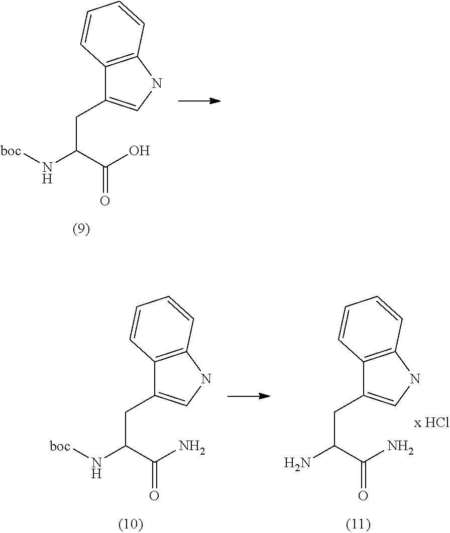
C12=C(NC=C1CC(N[boc])C(O)=O)C=CC=C2.C12=C(NC=C1CC(N)C(N)=O)C=CC=C2.C12=C(NC=C1CC(N[boc])C(N)=O)C=CC=C2
